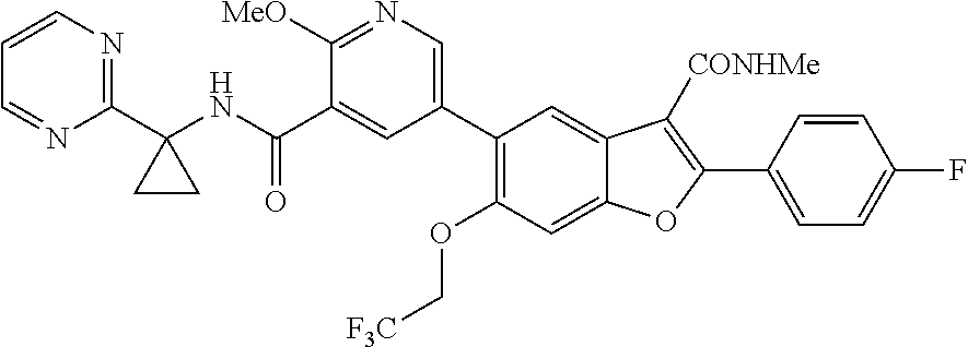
C1=C2C(=CC(C3=CN=C([MeO])C(C(NC4(C5=NC=CC=N5)CC4)=O)=C3)=C1OC[F3C])C([CONHMe])=C(C1=CC=C(F)C=C1)O2
